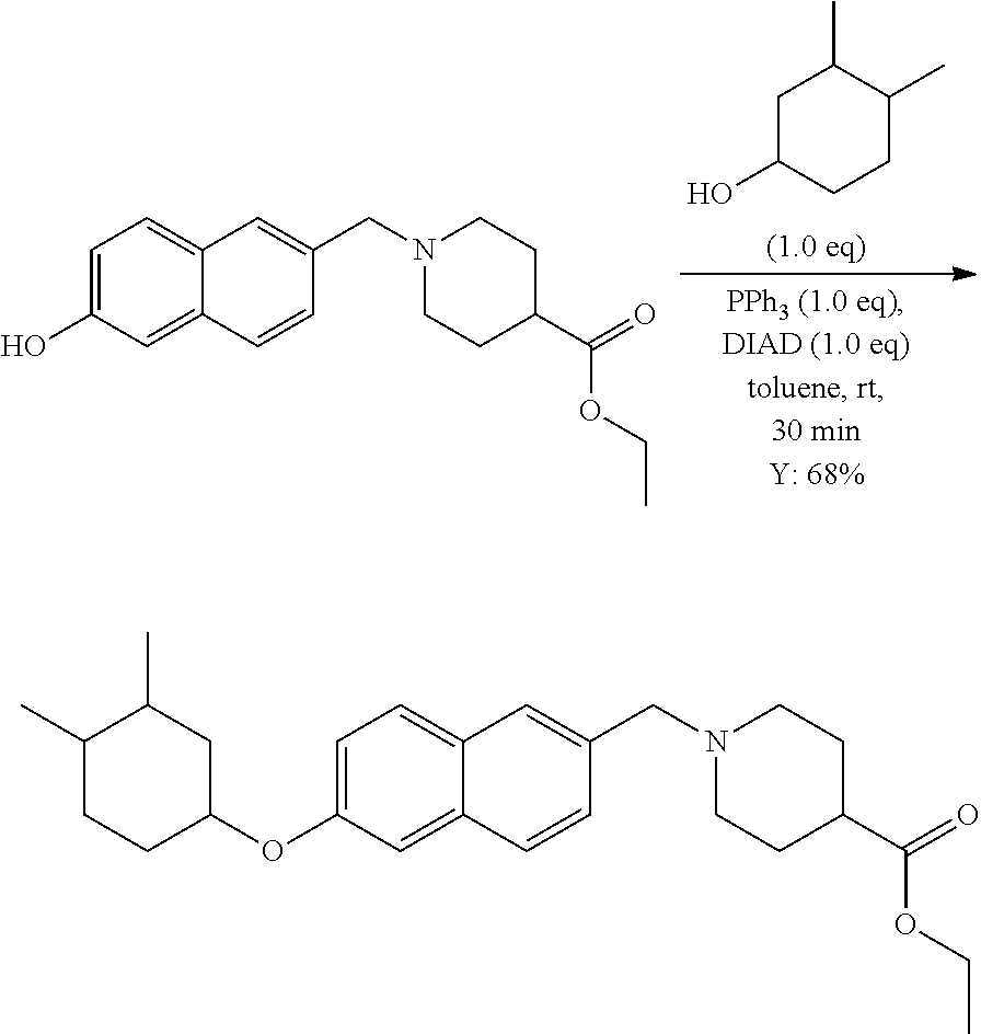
C12=CC(OC3CC(C)C(C)CC3)=CC=C1C=C(CN1CCC(C(=O)OCC)CC1)C=C2.C1CC(O)CC(C)C1C.C12=CC(O)=CC=C1C=C(CN1CCC(C(=O)OCC)CC1)C=C2
